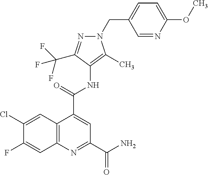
C12=C(N=C(C(=O)N)C=C1C(=O)NC1=C(C)N(CC3=CC=C(OC)N=C3)N=C1C(F)(F)F)C=C(F)C(Cl)=C2
